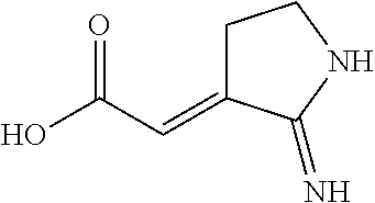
OC(C=C1CCNC1=N)=O
